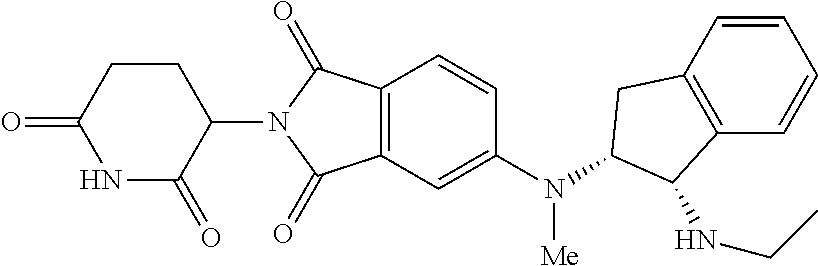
C1=CC2=C(C=C1N([Me])C1CC3=C(C=CC=C3)C1NCC)C(=O)N(C1C(=O)NC(=O)CC1)C2=O
